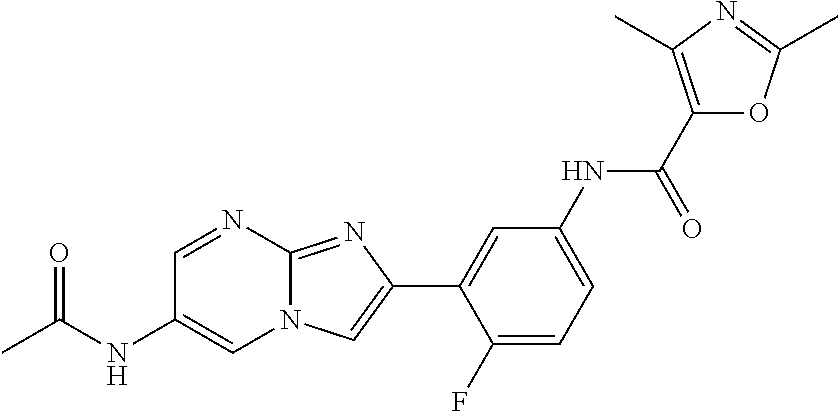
C1=NC2=NC(C3=CC(NC(C4=C(C)N=C(C)O4)=O)=CC=C3F)=CN2C=C1NC(=O)C
